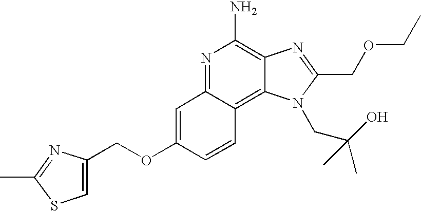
N1=C2C(=C3C(=C1N)N=C(COCC)N3CC(O)(C)C)C=CC(OCC1=CSC(C)=N1)=C2
